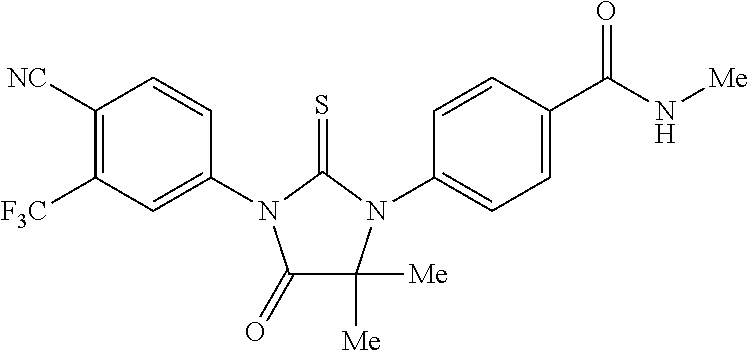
C1(=O)C([Me])([Me])N(C2=CC=C(C(N[Me])=O)C=C2)C(=S)N1C1=CC([F3C])=C([NC])C=C1
